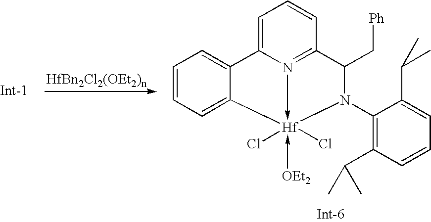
C1=CC=C2C(=C1)C1=CC=CC3=N1->[Hf]2(Cl)(Cl)(-[OEt2])N(C1=C(C(C)C)C=CC=C1C(C)C)C3C[Ph]
